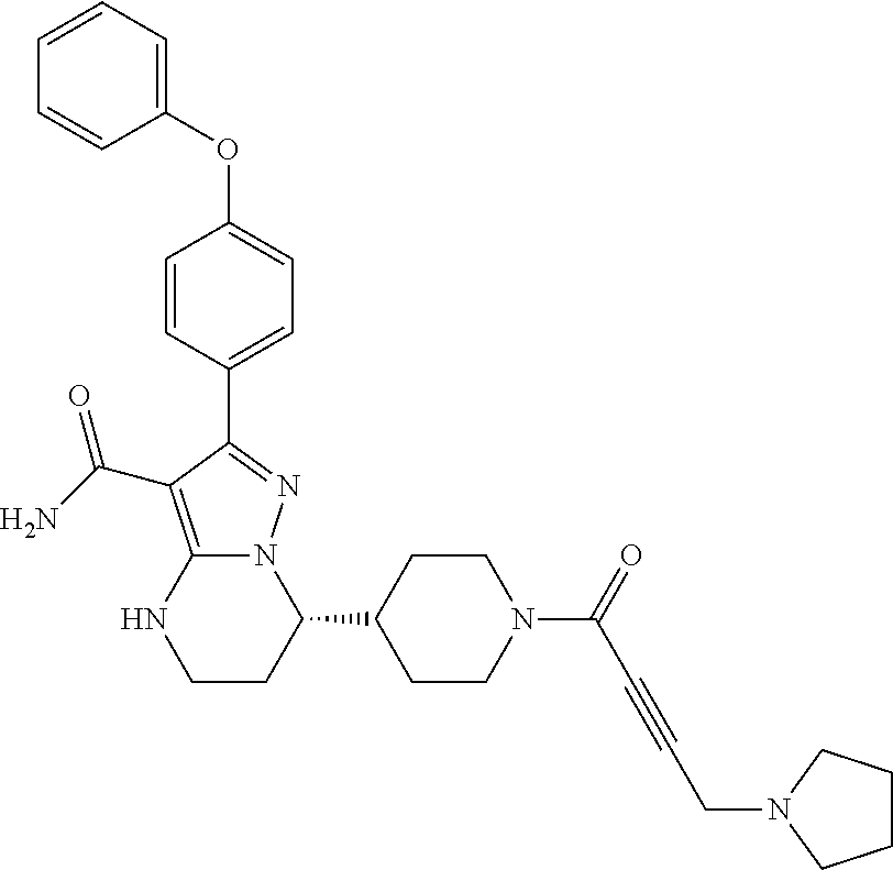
C1=CC(C2=NN3C(=C2C(=O)N)NCCC3C2CCN(C(=O)C#CCN3CCCC3)CC2)=CC=C1OC1=CC=CC=C1
